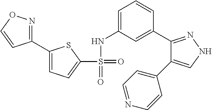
C1(S(=O)(NC2=CC=CC(C3=NNC=C3C3=CC=NC=C3)=C2)=O)=CC=C(C2=NOC=C2)S1
